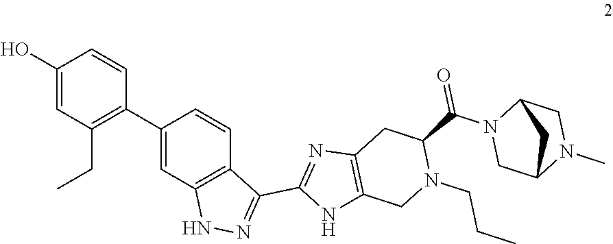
C12CN(C(C3CC4=C(NC(C5=NNC6=C5C=CC(C5=C(CC)C=C(O)C=C5)=C6)=N4)CN3CCC)=O)C(C1)CN2C
